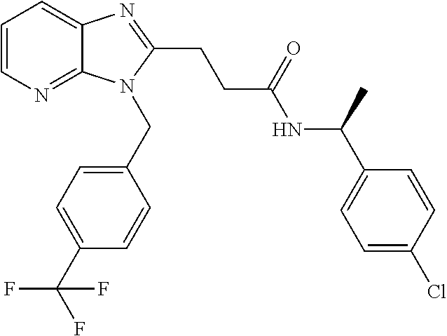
C1=CN=C2C(=C1)N=C(CCC(NC(C1=CC=C(Cl)C=C1)C)=O)N2CC1=CC=C(C(F)(F)F)C=C1
